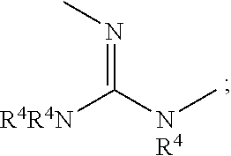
CN=C([NR4]C)[R4R4N]
